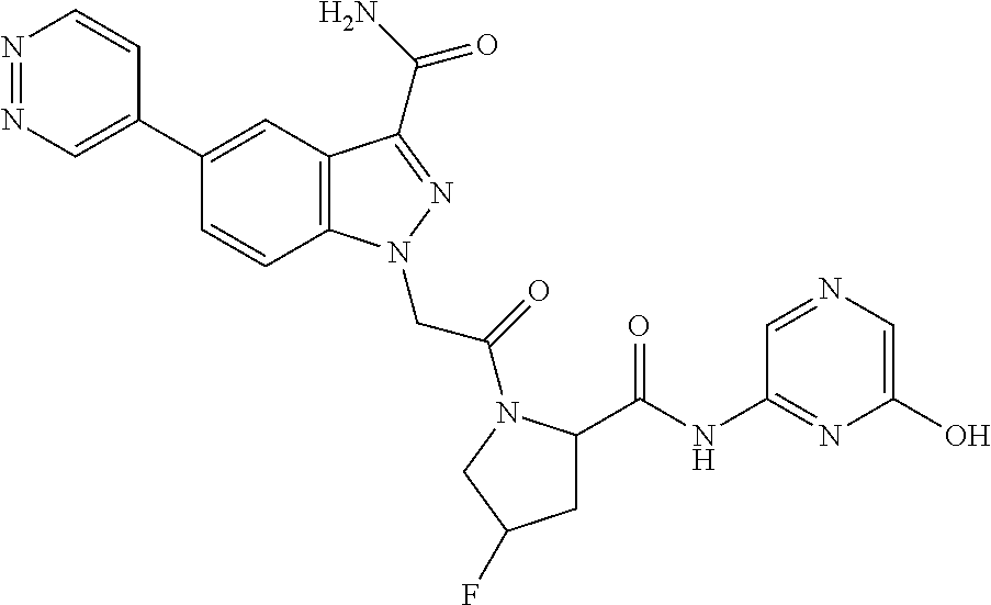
N1=NC=C(C2=CC3=C(C=C2)N(CC(=O)N2C(C(=O)NC4=NC(O)=CN=C4)CC(F)C2)N=C3C(N)=O)C=C1
